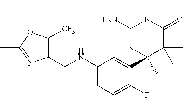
C1(NC(C)C2=C([CF3])OC(C)=N2)=CC=C(F)C(C2(C)N=C(N)N(C)C(=O)C2(C)C)=C1
